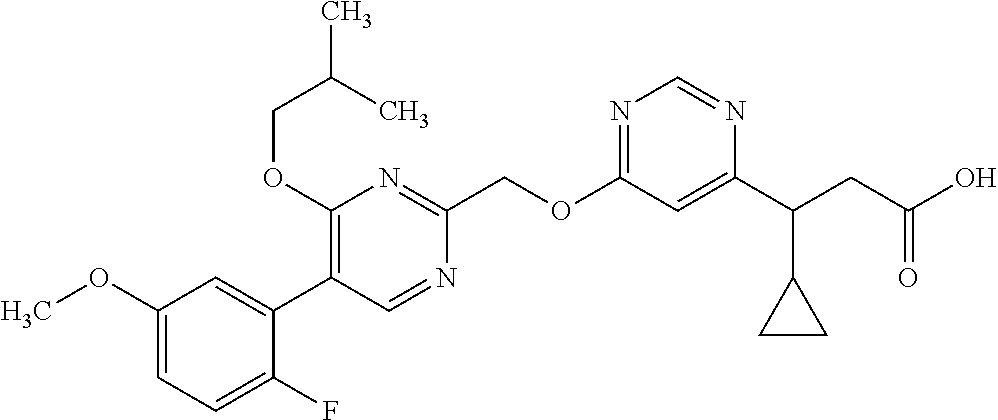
C1(OC)=CC=C(F)C(C2=C(OCC(C)C)N=C(COC3=NC=NC(C(CC(O)=O)C4CC4)=C3)N=C2)=C1
